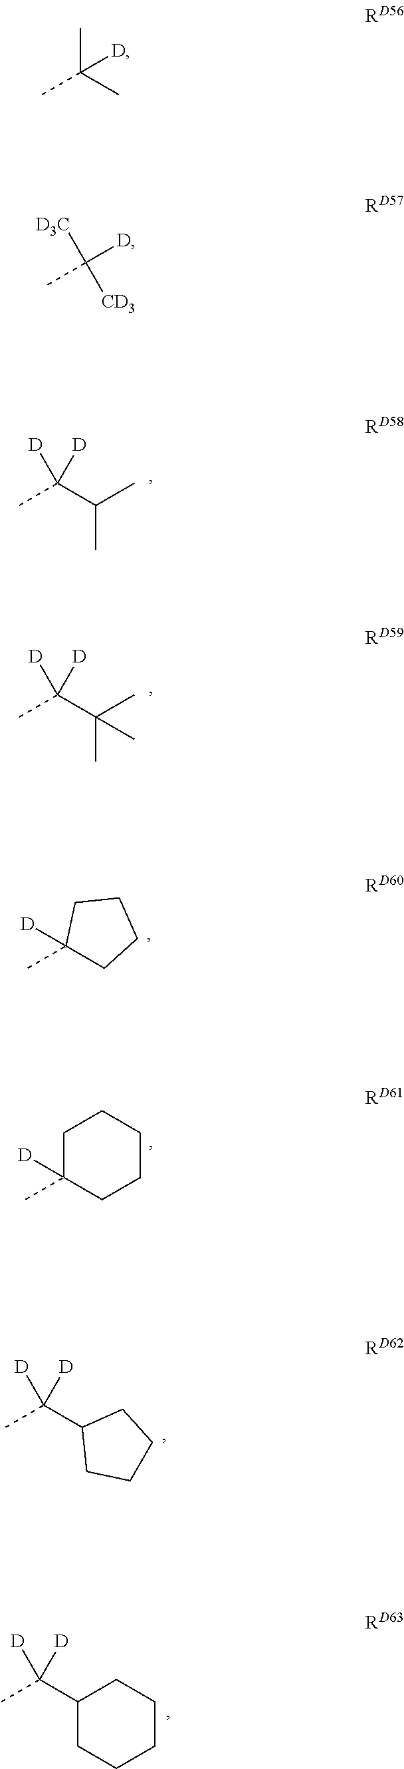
[D]C(C(C)C)([D])C.[D]C(C(C)(C)C)([D])C.[D]C1(C)CCCC1.[D]C1(C)CCCCC1.[D]C(C1CCCC1)([D])C.[D]C(C1CCCCC1)([D])C.CC(C)([D])C.[D3C]C([CD3])([D])C
